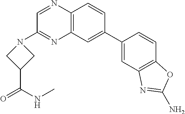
C12=C(C=C(C3=CC4=C(C=C3)OC(N)=N4)C=C1)N=C(N1CC(C(=O)NC)C1)C=N2
